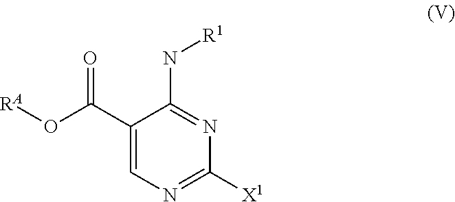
C1(C(O[RA])=O)=CN=C([X1])N=C1N[R1]
